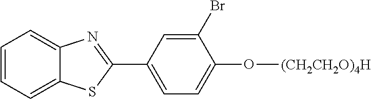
C1=CC=C2C(=C1)N=C(C1=CC=C(O[(CH2CH2O)4H])C(Br)=C1)S2
